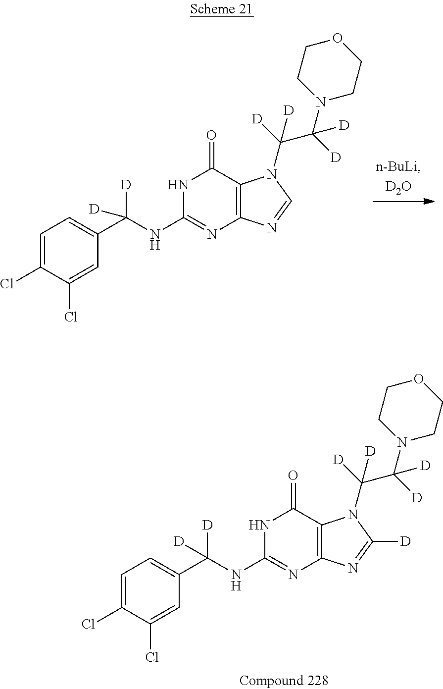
C1=C(Cl)C(Cl)=CC(C(NC2=NC3=C(C(=O)N2)N(C(C(N2CCOCC2)([D])[D])([D])[D])C([D])=N3)([D])[D])=C1.C1=C(Cl)C(Cl)=CC(C(NC2=NC3=C(C(=O)N2)N(C(C(N2CCOCC2)([D])[D])([D])[D])C=N3)([D])[D])=C1
